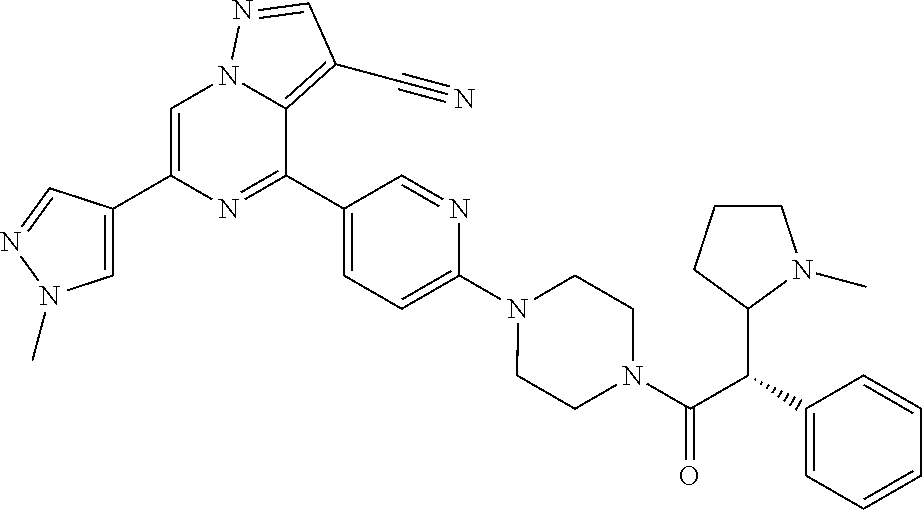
C1=C(C2=CN(C)N=C2)N=C(C2=CC=C(N3CCN(C(C(C4=CC=CC=C4)C4N(C)CCC4)=O)CC3)N=C2)C2=C(C#N)C=NN12
